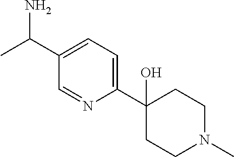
C1(C(C)N)=CC=C(C2(O)CCN(C)CC2)N=C1
